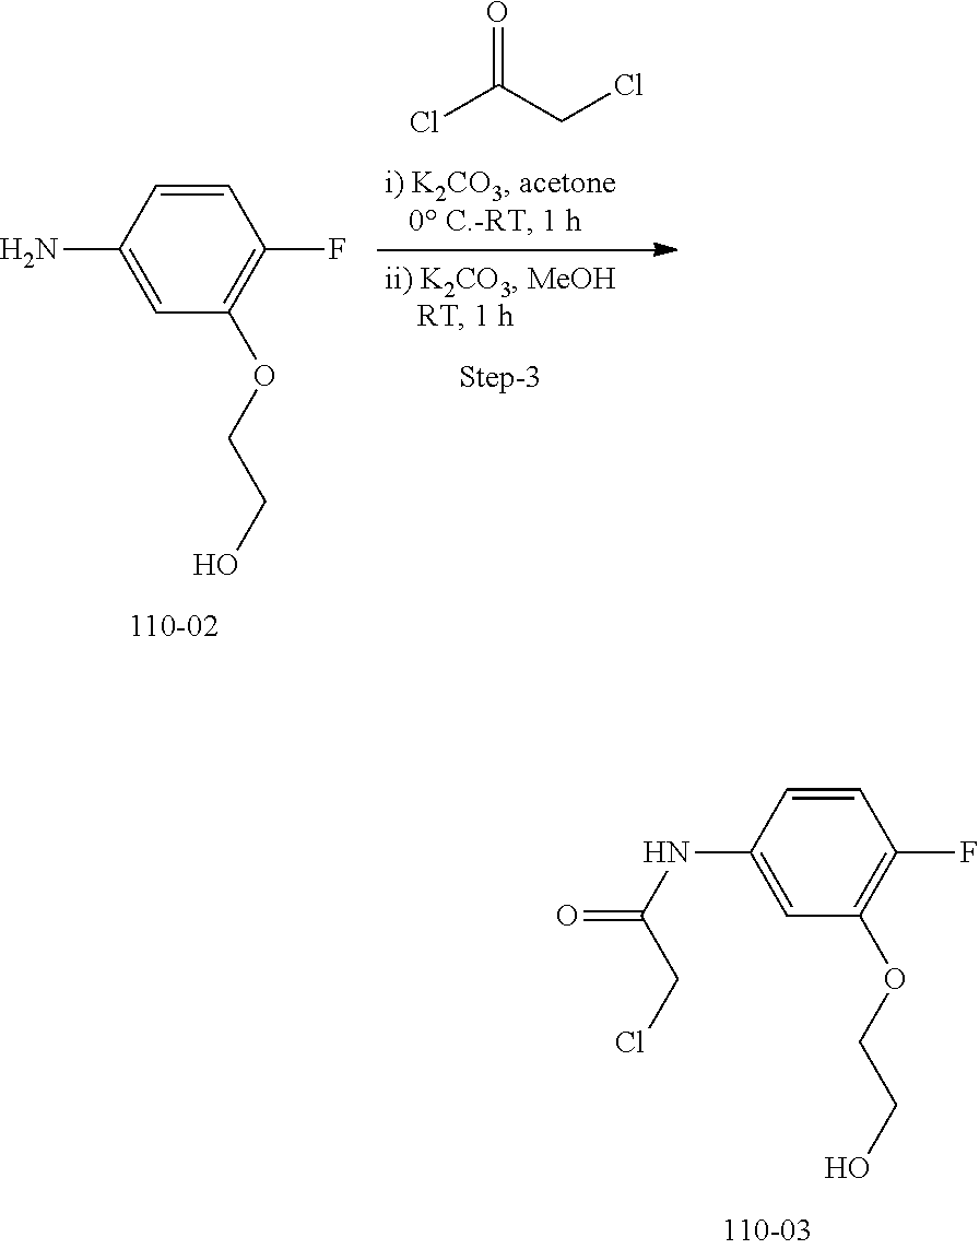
C1=CC(N)=CC(OCCO)=C1F.ClC(CCl)=O.C1=CC(NC(=O)CCl)=CC(OCCO)=C1F
